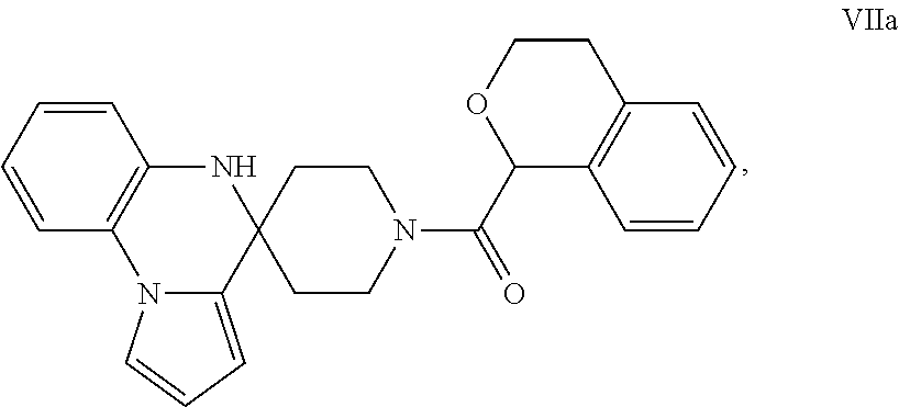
C1=CC=CC2=C1NC1(C3=CC=CN23)CCN(C(C2OCCC3=C2C=CC=C3)=O)CC1
